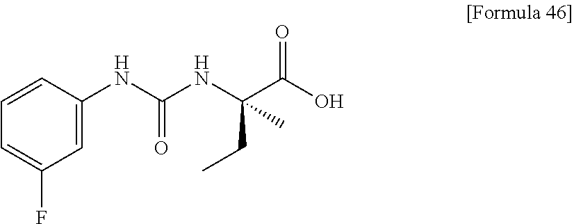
C1=C(NC(NC(C(O)=O)(CC)C)=O)C=CC=C1F
